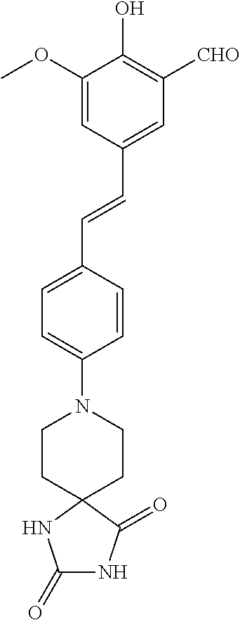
C1=C(OC)C(O)=C([CHO])C=C1C=CC1=CC=C(N2CCC3(NC(=O)NC3=O)CC2)C=C1
